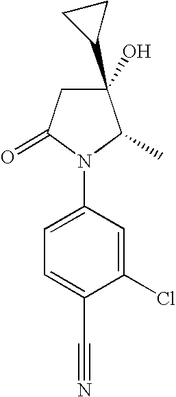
C1(O)(C2CC2)CC(=O)N(C2=CC=C(C#N)C(Cl)=C2)C1C
